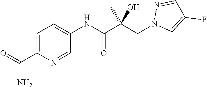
C1=C(C(=O)N)N=CC(NC(=O)C(CN2C=C(F)C=N2)(C)O)=C1
